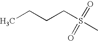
O=S(C)(=O)CCCC
